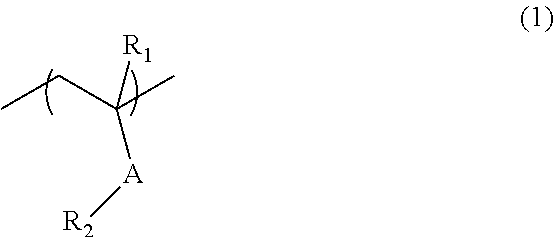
CCC(C)([R1])[A][R2]
